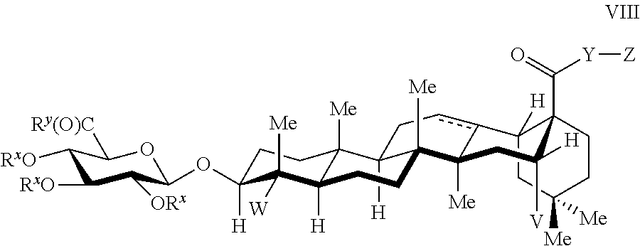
C12([H])C3([Me])C([H])(C([Me])([W])C([H])(OC4C([ORx])C([RxO])C([RxO])C([Ry(O)C])O4)CC3)CCC1([Me])C1([Me])c(cC2)C2([H])CC([Me])([Me])CCC2(C([Y][Z])=O)C([H])([V])C1
